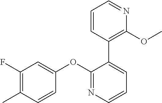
C1(OC2=CC(F)=C(C)C=C2)=NC=CC=C1C1=C(OC)N=CC=C1
